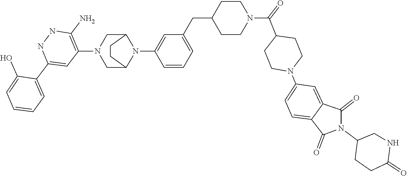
C1(C2=CC(N3CC4N(C5=CC(CC6CCN(C(C7CCN(C8=CC=C9C(=C8)C(=O)N(C8CCC(=O)NC8)C9=O)CC7)=O)CC6)=CC=C5)C(C3)CC4)=C(N)NN2)=CC=CC=C1O
